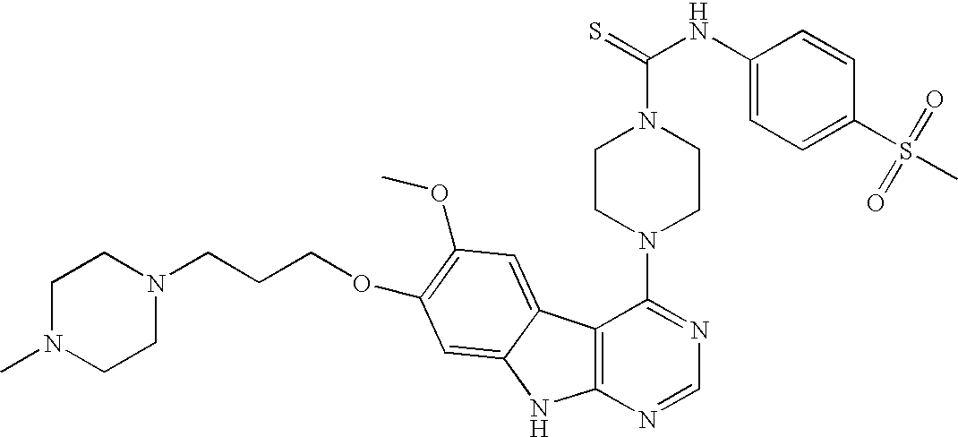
C12=C(N=CN=C1N1CCN(C(=S)NC3=CC=C(S(=O)(=O)C)C=C3)CC1)NC1=CC(OCCCN3CCN(C)CC3)=C(OC)C=C21
